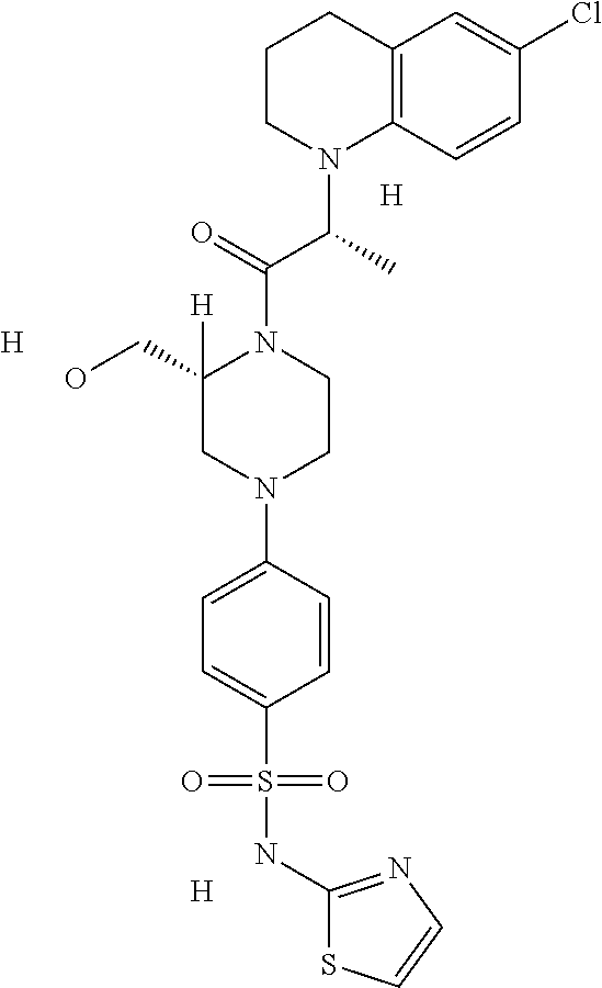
C12=C(C=CC(Cl)=C1)N(C(C)C(=O)N1C([H])(CO)CN(C3=CC=C(S(NC4=NC=CS4)(=O)=O)C=C3)CC1)CCC2.[H].[H].[H]
